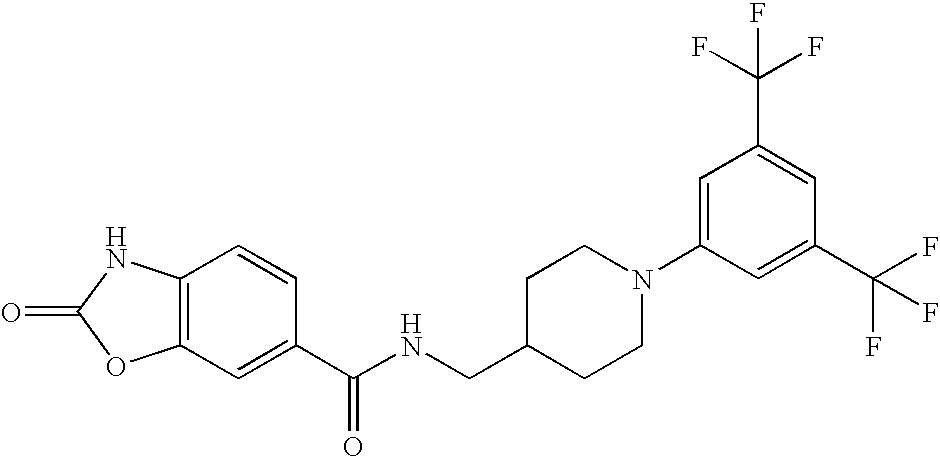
C12=C(C=C(C(NCC3CCN(C4=CC(C(F)(F)F)=CC(C(F)(F)F)=C4)CC3)=O)C=C1)OC(=O)N2
